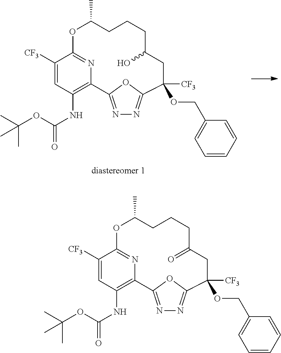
N1=C2OC(=N1)C(OCC1=CC=CC=C1)([CF3])CC(=O)CCCC(C)OC1=NC2=C(NC(=O)OC(C)(C)C)C=C1[CF3].N1=C2OC(=N1)C(OCC1=CC=CC=C1)([CF3])CC(O)CCCC(C)OC1=NC2=C(NC(=O)OC(C)(C)C)C=C1[CF3]
